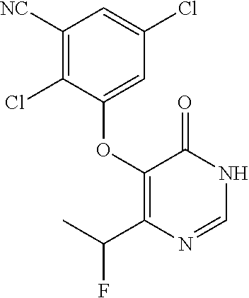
C1([NC])=C(Cl)C(OC2=C(C(C)F)N=CNC2=O)=CC(Cl)=C1
